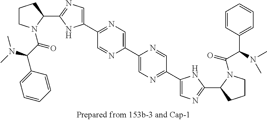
C1(C2=NC=C(C3=CN=C(C4=CN=C(C5N(C(C(N(C)C)C6=CC=CC=C6)=O)CCC5)N4)C=N3)N=C2)=CN=C(C2N(C(C(C3=CC=CC=C3)N(C)C)=O)CCC2)N1
